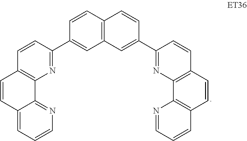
C12=NC=CC=C1C=CC1=C2N=C(C2=CC3=C(C=C2)C=CC(C2=NC4=C(C=C2)C=CC2=C4N=CC=C2)=C3)C=C1
